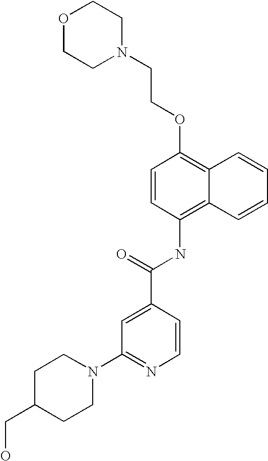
O1CCN(CCOC2=C3C(=C(NC(C4=CC(N5CCC(CO)CC5)=NC=C4)=O)C=C2)C=CC=C3)CC1
